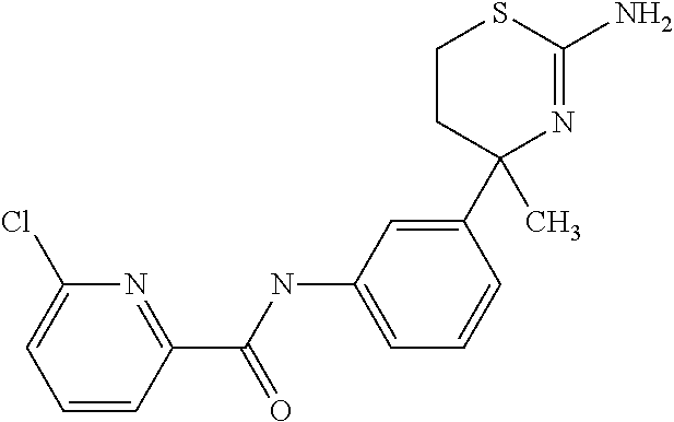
C1=CC(C(NC2=CC=CC(C3(C)N=C(N)SCC3)=C2)=O)=NC(Cl)=C1
